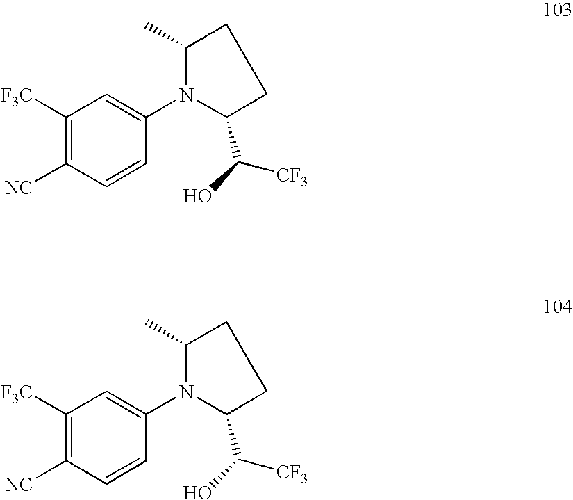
C1([F3C])=C([NC])C=CC(N2C(C)CCC2C([CF3])O)=C1.C1([F3C])=C([NC])C=CC(N2C(C)CCC2C([CF3])O)=C1
